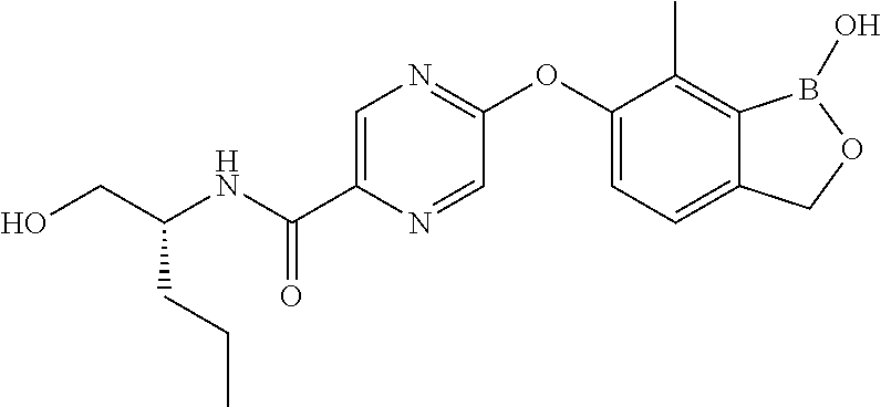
OCC(NC(C1=CN=C(OC2=CC=C3C(=C2C)B(O)OC3)C=N1)=O)CCC
